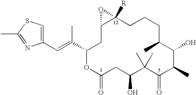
C12([R])C(CC(C(=CC3=CSC(C)=N3)C)OC(=O)CC(O)C(C)(C)C(=O)C(C)C(O)C(C)CCC1)O2
